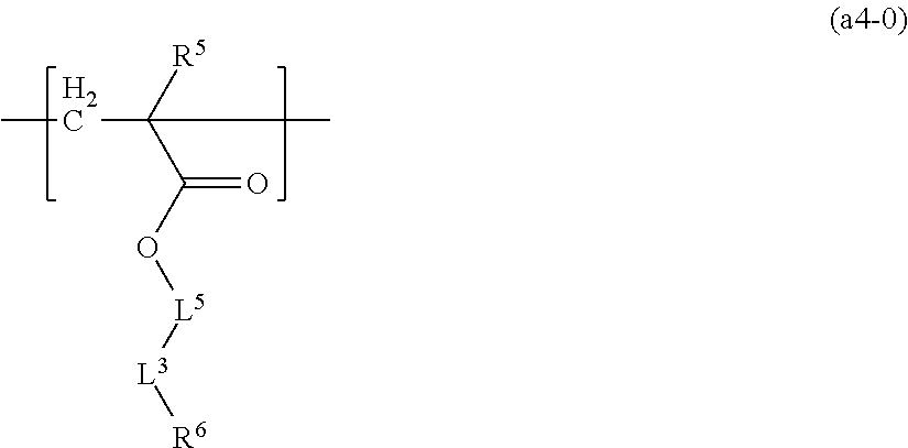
CCC(C(O[L5][L3][R6])=O)([R5])C
